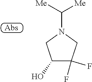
C1(O)C(F)(F)CN(C([Me])[Me])C1
